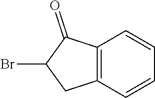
C12=C(C=CC=C1)CC(Br)C2=O
